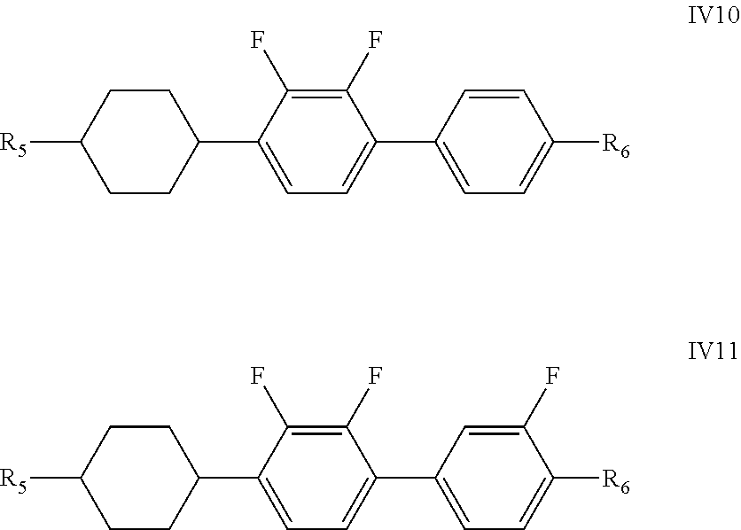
C1(C2=CC=C(C3CCC([R5])CC3)C(F)=C2F)=CC=C([R6])C=C1.C1(C2=CC=C(C3CCC([R5])CC3)C(F)=C2F)=CC=C([R6])C(F)=C1
